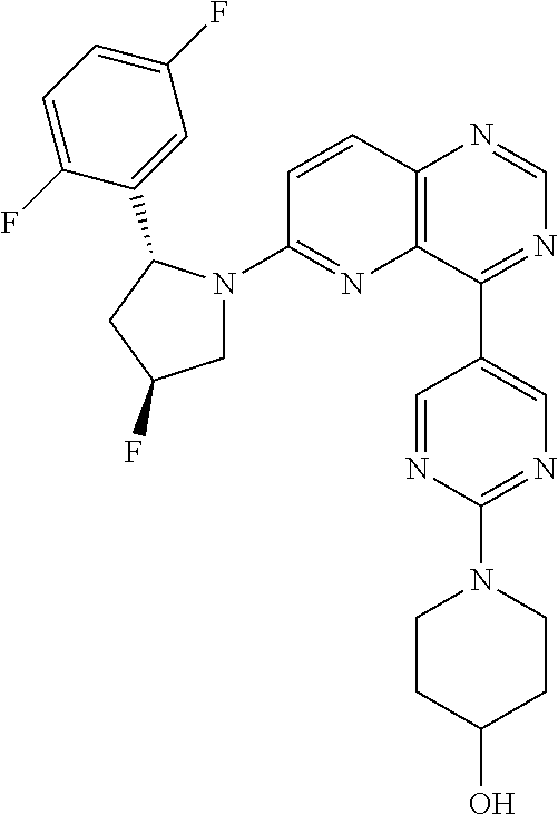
C12=C(C(C3=CN=C(N4CCC(O)CC4)N=C3)=NC=N1)N=C(N1CC(F)CC1C1=CC(F)=CC=C1F)C=C2
